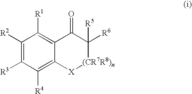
C1([R2])=C([R3])C([R4])=C2C(=C1[R1])C(=O)C([R6])([R5])[(CR7R8)n][X]2
